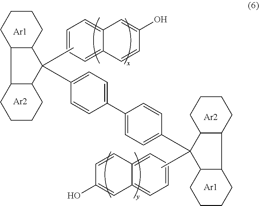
[Ar1].[Ar2].C1=CC=C2C(=C1)C=C(O)C=C2.[Ar2].[Ar1].C1=CC=C2C(=C1)C=C(O)C=C2.C12C(CCCC1)C(C)(C1=CC=C(C3=CC=C(C4(C)C5C(CCCC5)C5C4CCCC5)C=C3)C=C1)C1C2CCCC1
